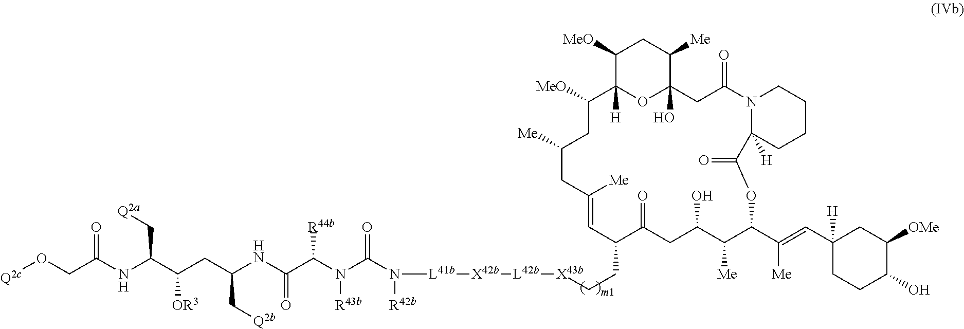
C(CC1C(=O)CC(O)C([Me])C(C(=CC2([H])CCC(O)C([OMe])C2)[Me])OC(=O)C2([H])N(C(=O)CC3(O)OC([H])(C([MeO])CC([Me])CC([Me])=C1)C([MeO])CC3[Me])CCCC2)[X43b][L42b][X42b][L41b]N(C(N(C(C(NC(CC(C(NC(CO[Q2c])=O)C[Q2a])[OR3])C[Q2b])=O)[R44b])[R43b])=O)[R42b]
